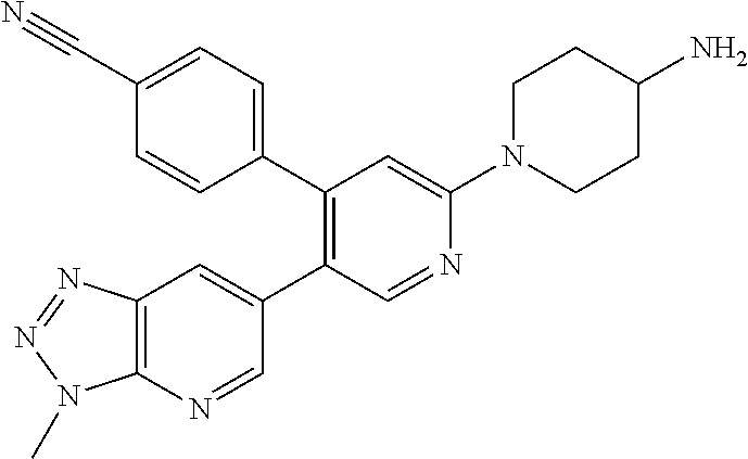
C1(C2=C(C3=CC=C(C#N)C=C3)C=C(N3CCC(N)CC3)N=C2)=CC2=C(N=C1)N(C)N=N2
